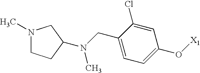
CN(CC1=CC=C(O[X1])C=C1Cl)C1CCN(C)C1
